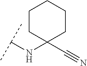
C(NC1(C#N)CCCCC1)(C)C
